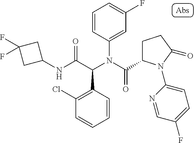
C1(NC(C(N(C(=O)C2CCC(=O)N2C2=CC=C(F)C=N2)C2=CC(F)=CC=C2)C2=C(Cl)C=CC=C2)=O)CC(F)(F)C1
